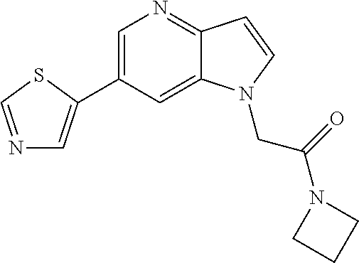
C1=C(C2=CN=CS2)C=C2C(=N1)C=CN2CC(N1CCC1)=O
